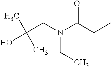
C(CN(C(CC)=O)CC)(O)(C)C
